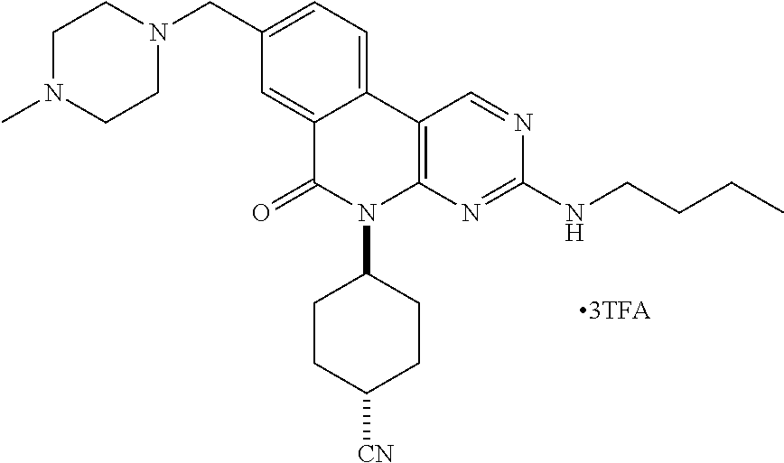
C1N(C)CCN(CC2=CC=C3C(=C2)C(=O)N(C2CCC([CN])CC2)C2=C3C=NC(NCCCC)=N2)C1
